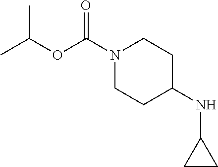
CC(C)OC(=O)N1CCC(NC2CC2)CC1
